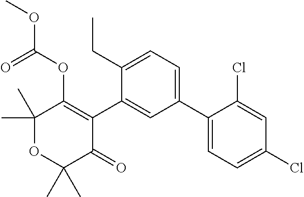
C1(C)(C)OC(C)(C)C(=O)C(C2=CC(C3=CC=C(Cl)C=C3Cl)=CC=C2CC)=C1OC(OC)=O
